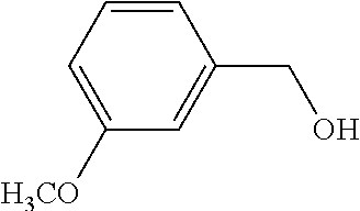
C1([H3CO])=CC=CC(CO)=C1
